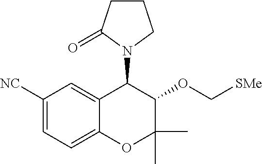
C1CC(=O)N(C2C3=CC([NC])=CC=C3OC(C)(C)C2OC[SMe])C1
